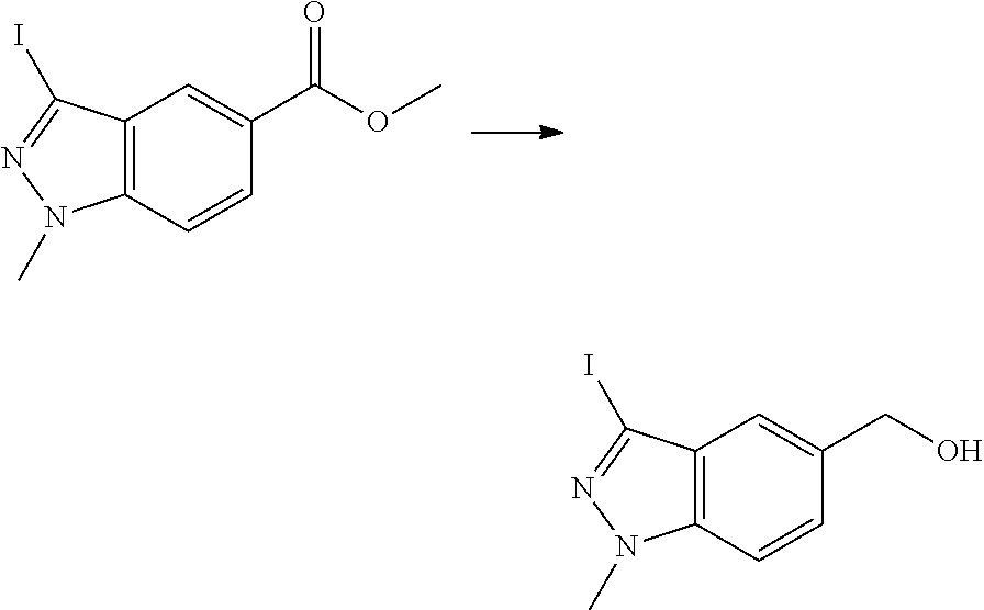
C12=C(C=CC(C(OC)=O)=C1)N(C)N=C2I.C12=C(C=CC(CO)=C1)N(C)N=C2I
